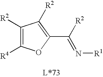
C1([R2])=C([R4])OC(C([R2])=N[R1])=C1[R2]
